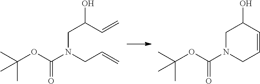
C(N(CC=C)C(=O)OC(C)(C)C)C(C=C)O.C1N(C(=O)OC(C)(C)C)CC=CC1O
